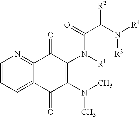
C1=CC=C2C(=N1)C(=O)C(N([R1])C(=O)C(N([R4])[R3])[R2])=C(N(C)C)C2=O
